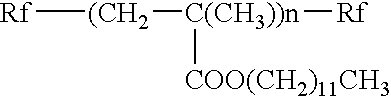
[Rf][(CH2][C(CH3))n]([Rf])[COO(CH2)11CH3]
